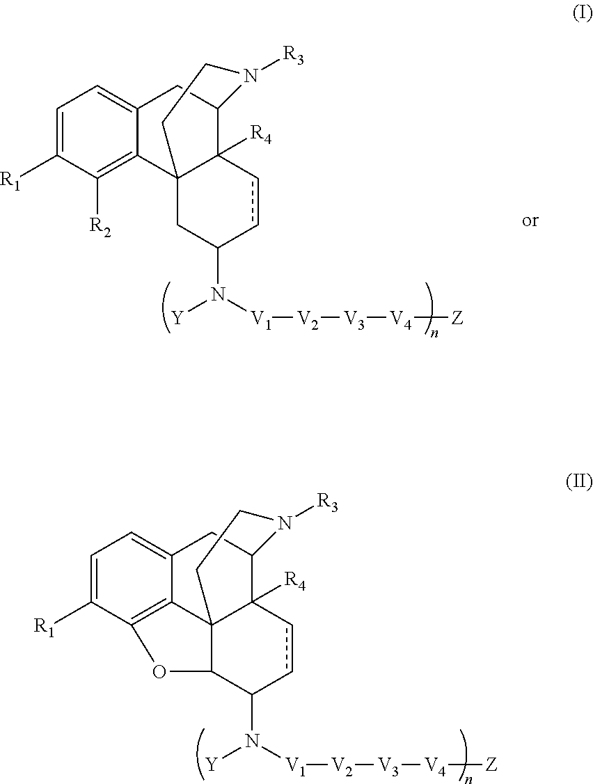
C1=C([R1])C([R2])=C2C(=C1)CC1C3([R4])C2(CC(N([V1][V2][V3][V4][Z])[Y])cc3)CCN1[R3].C1=C([R1])C2=C3C(=C1)CC1C4([R4])C3(C(C(N([V1][V2][V3][V4][Z])[Y])cc4)O2)CCN1[R3]
